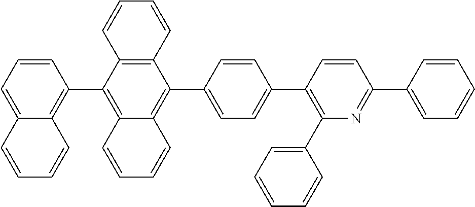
C1=CC=C2C(=C1C1=C3C(=C(C4=CC=C(C5=C(C6=CC=CC=C6)N=C(C6=CC=CC=C6)C=C5)C=C4)C4=C1C=CC=C4)C=CC=C3)C=CC=C2
